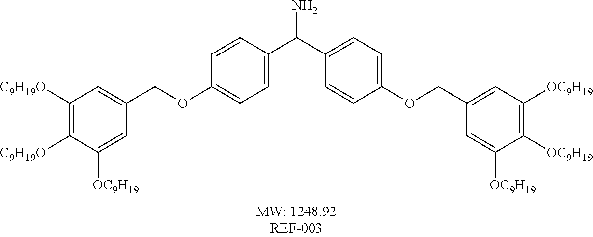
C1([C9H19O])=C([C9H19O])C([OC9H19])=CC(COC2=CC=C(C(C3=CC=C(OCC4=CC([OC9H19])=C([OC9H19])C([OC9H19])=C4)C=C3)N)C=C2)=C1
